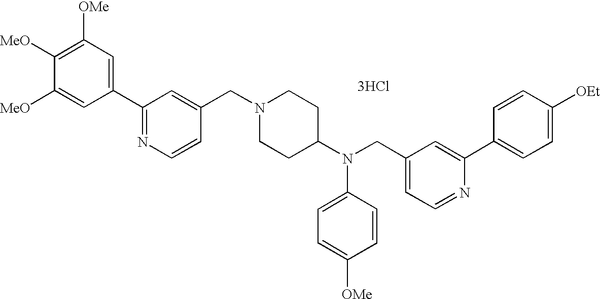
C1([OMe])=C([MeO])C([MeO])=CC(C2=NC=CC(CN3CCC(N(CC4=CC=NC(C5=CC=C([OEt])C=C5)=C4)C4=CC=C([OMe])C=C4)CC3)=C2)=C1.[3HCl]
